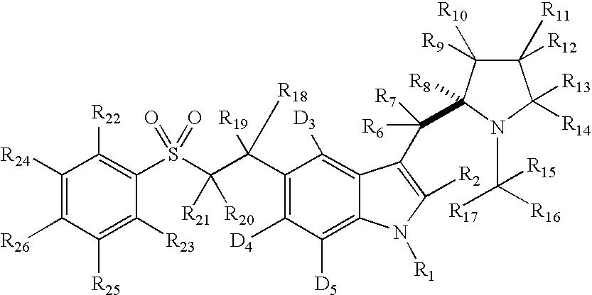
C1([R24])=C([R26])C([R25])=C([R23])C(S(C(C(C2=C([D4])C([D5])=C3C(=C2[D3])C(C([R6])([R7])C2([R8])C([R9])([R10])C([R11])([R12])C([R13])([R14])N2C([R17])([R15])[R16])=C([R2])N3[R1])([R19])[R18])([R21])[R20])(=O)=O)=C1[R22]
